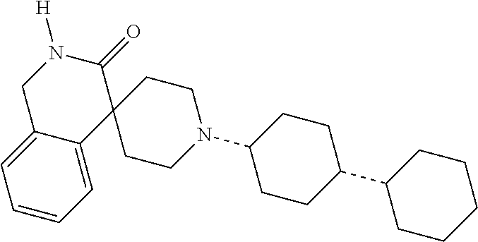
C1C2=CC=CC=C2C2(C(=O)N1[H])CCN(C1CCC(C3CCCCC3)CC1)CC2
